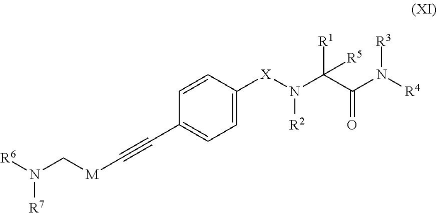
N([R3])([R4])C(C(N([X]C1=CC=C(C#C[M]CN([R6])[R7])C=C1)[R2])([R1])[R5])=O
